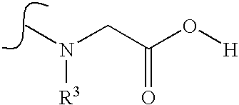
N(C)(CC(O[H])=O)[R3]
